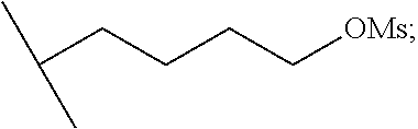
C(CCCC[OMs])(C)C
